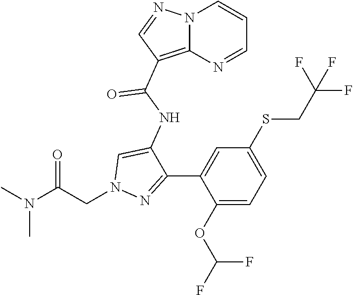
N1=C(C2=CC(SCC(F)(F)F)=CC=C2OC(F)F)C(NC(=O)C2=C3N(N=C2)C=CC=N3)=CN1CC(N(C)C)=O
